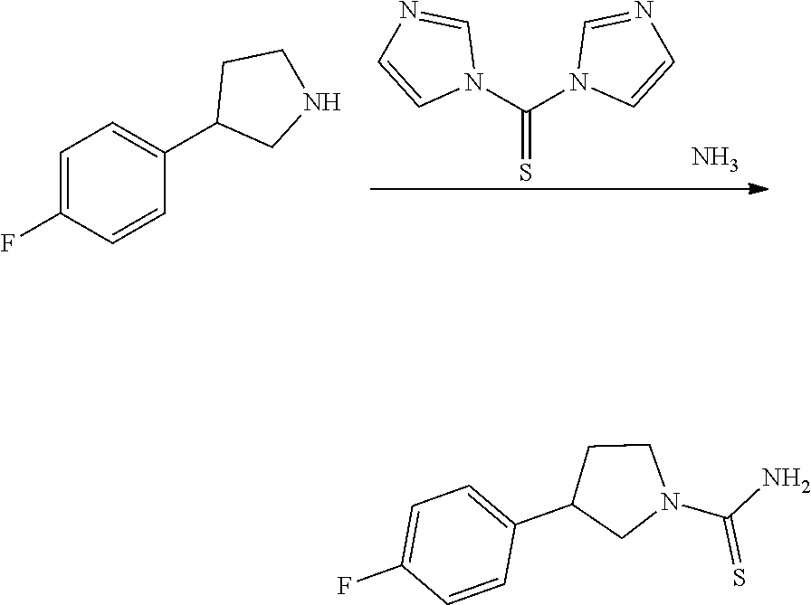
C(N1C=CN=C1)(=S)N1C=NC=C1.N.C1=C(F)C=CC(C2CNCC2)=C1.C1(C2CN(C(=S)N)CC2)=CC=C(F)C=C1
